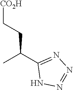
C(CC(C1=NN=NN1)C)[CO2H]
